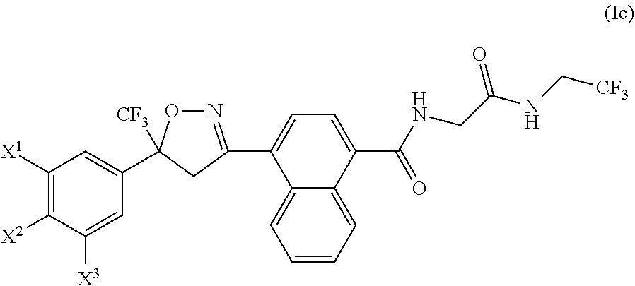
C1([X1])=C([X2])C([X3])=CC(C2([CF3])ON=C(C3=CC=C(C(NCC(NC[CF3])=O)=O)C4=CC=CC=C43)C2)=C1
